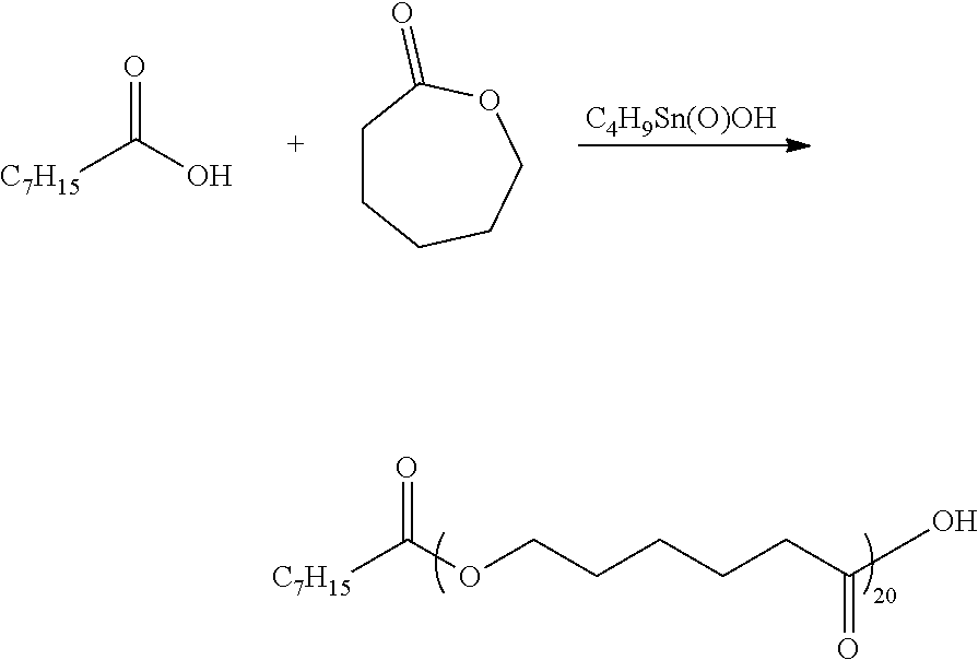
[C4H9Sn(O)OH].O=C(O)[C7H15].C1CCCCOC1=O.[C7H15]C(OCCCCCC(O)=O)=O
